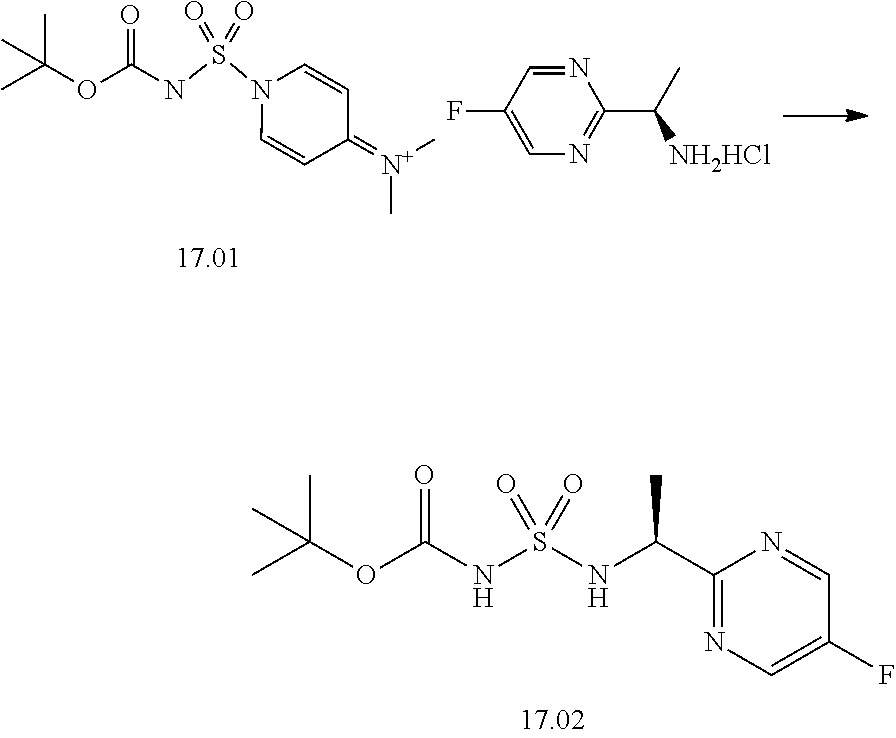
C(OC(NS(NC(C1=NC=C(F)C=N1)C)(=O)=O)=O)(C)(C)C.C(OC(NS(N1C=CC(=[N+](C)C)C=C1)(=O)=O)=O)(C)(C)C.N1=CC(F)=CN=C1C(C)[NH2HCl]
